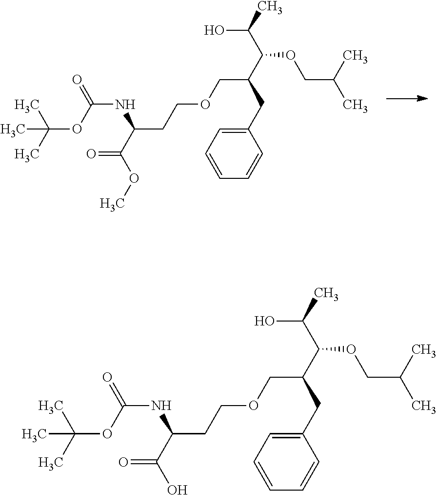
C(CCOCC(C(C(O)C)OCC(C)C)CC1=CC=CC=C1)(NC(OC(C)(C)C)=O)C(=O)O.C(CCOCC(C(C(O)C)OCC(C)C)CC1=CC=CC=C1)(NC(OC(C)(C)C)=O)C(=O)OC
